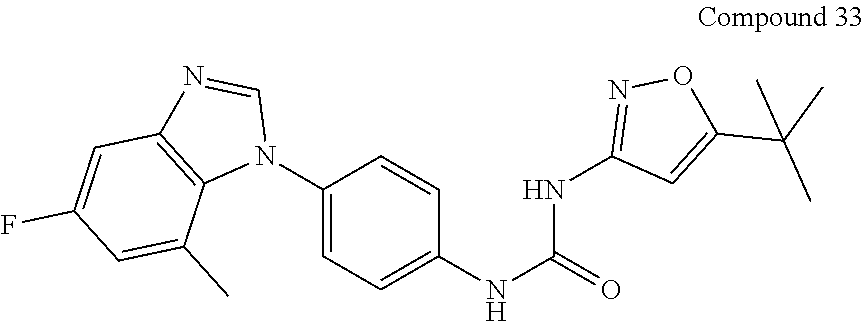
C1(N2C=NC3=C2C(C)=CC(F)=C3)=CC=C(NC(=O)NC2=NOC(C(C)(C)C)=C2)C=C1
